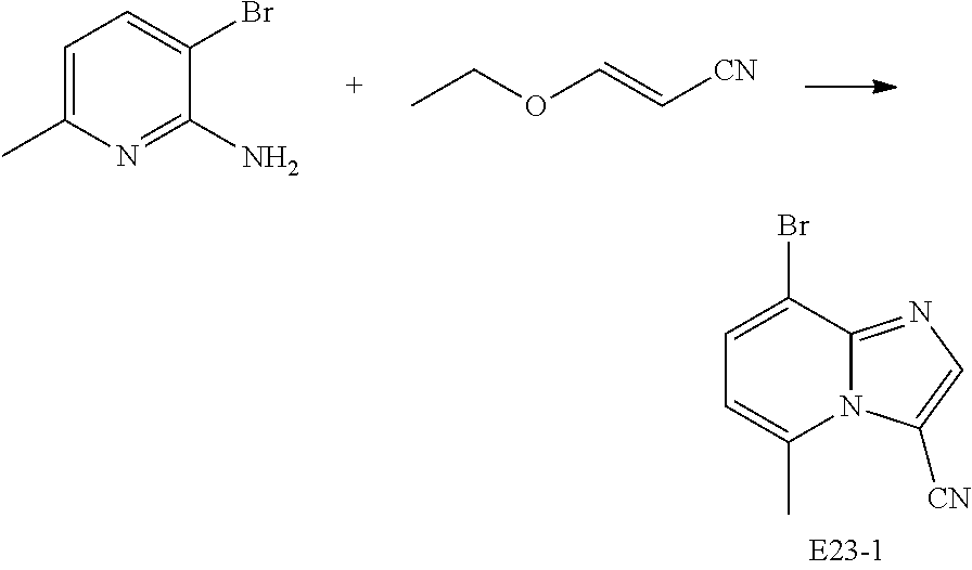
C1=C(Br)C2=NC=C([CN])N2C(C)=C1.C1=C(C)N=C(N)C(Br)=C1.CCOC=C[CN]
